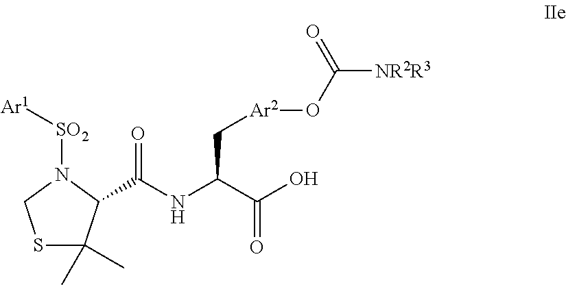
C1(C(NC(C(O)=O)C[Ar2]OC([NR2R3])=O)=O)N([SO2][Ar1])CSC1(C)C
